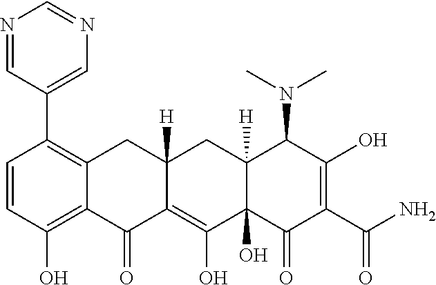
C1=CC(O)=C2C(=C1C1=CN=CN=C1)CC1([H])C(=C(O)C3(O)C([H])(C1)C(N(C)C)C(O)=C(C(N)=O)C3=O)C2=O
